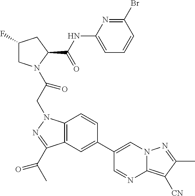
C1(F)CN(C(CN2C3=C(C(C(C)=O)=N2)C=C(C2=CN4C(=C([CN])C(C)=N4)N=C2)C=C3)=O)C(C(NC2=CC=CC(Br)=N2)=O)C1
